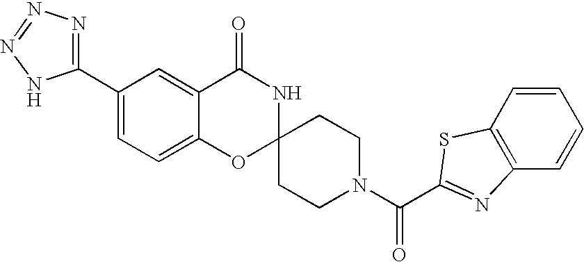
C1(C2=NN=NN2)=CC=C2C(=C1)C(=O)NC1(O2)CCN(C(=O)C2=NC3=C(C=CC=C3)S2)CC1
